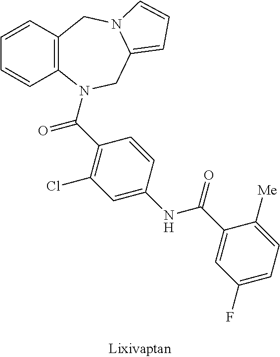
C1=CC2=C(C=C1)N(C(C1=C(Cl)C=C(NC(C3=CC(F)=CC=C3[Me])=O)C=C1)=O)CC1=CC=CN1C2
